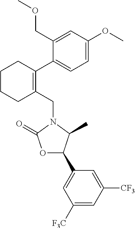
C1(CN2C(=O)OC(C3=CC([F3C])=CC([CF3])=C3)C2C)=C(C2=CC=C(OC)C=C2COC)CCCC1
